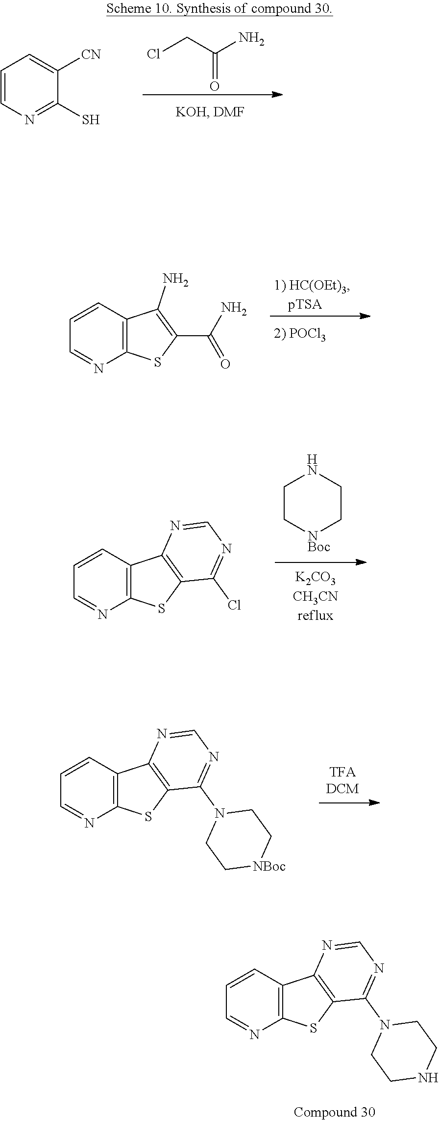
ClCC(N)=O.C1=CN=C(S)C([CN])=C1.C1=CC2=C(N=C1)SC1=C2N=CN=C1Cl.N1CC[NBoc]CC1.C1=CC2=C(N=C1)SC1=C2N=CN=C1N1CC[NBoc]CC1.C1=CC2=C(N=C1)SC(C(=O)N)=C2N.C1=CC2=C(N=C1)SC1=C2N=CN=C1N1CCNCC1
